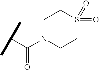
C(C(N1CCS(=O)(=O)CC1)=O)(C)C
